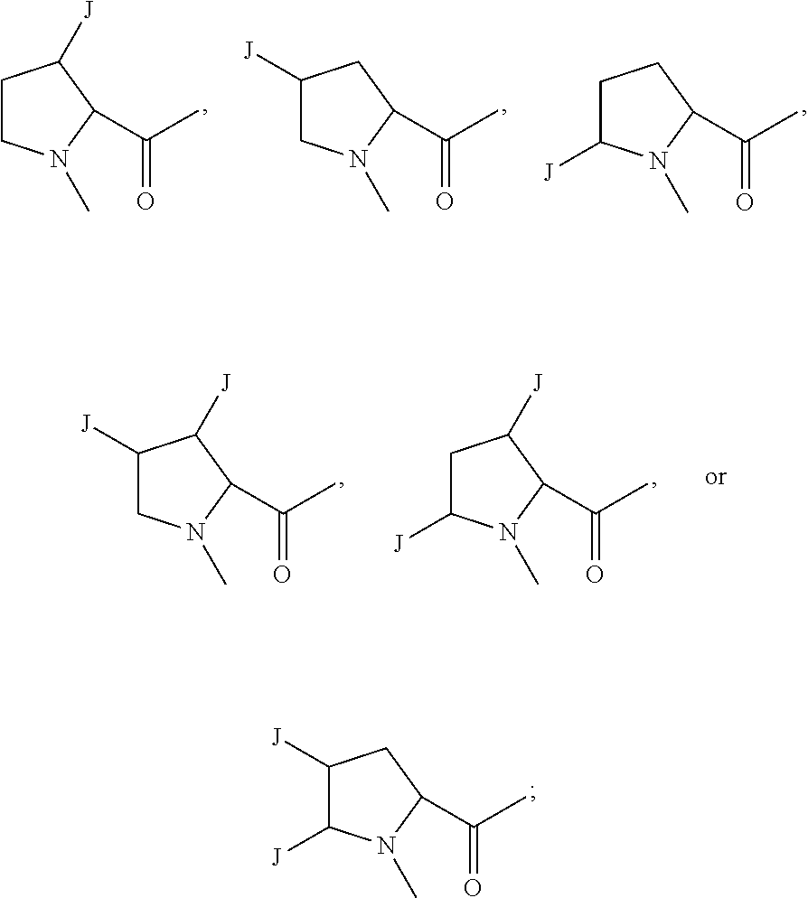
C1([J])C([J])N(C)C(C(C)=O)C1.C1CN(C)C(C(C)=O)C1[J].C1([J])CN(C)C(C(C)=O)C1.C1C([J])N(C)C(C(C)=O)C1.C1([J])CN(C)C(C(C)=O)C1[J].C1C([J])N(C)C(C(C)=O)C1[J]
